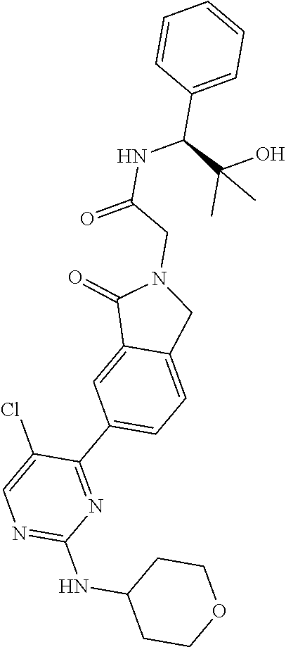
C1CC(NC2=NC=C(Cl)C(C3=CC=C4C(=C3)C(=O)N(CC(NC(C3=CC=CC=C3)C(O)(C)C)=O)C4)=N2)CCO1
